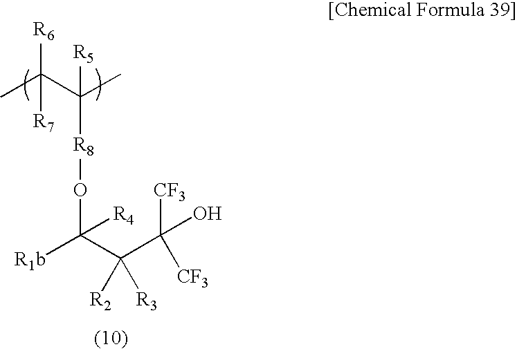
CC(C(C)([R5])[R8]OC([R1b])(C(C([CF3])([CF3])O)([R2])[R3])[R4])([R6])[R7]
